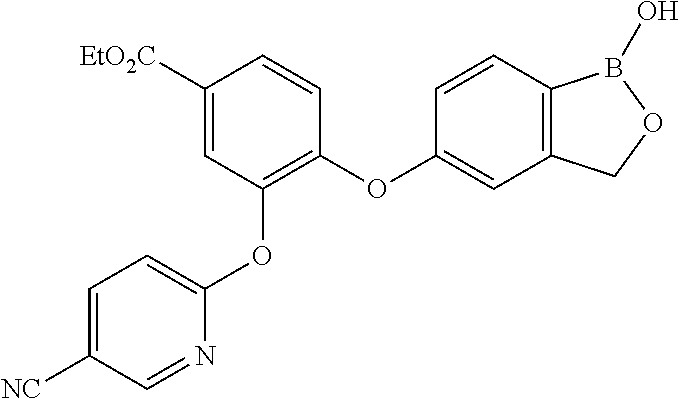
C1([EtO2C])=CC(OC2=CC=C([NC])C=N2)=C(OC2=CC3=C(C=C2)B(O)OC3)C=C1
